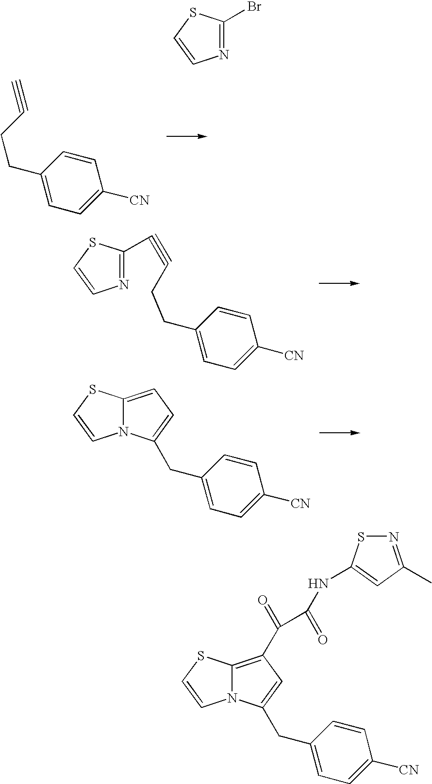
C(C1=CC=C([CN])C=C1)CC#C.C1(CCC#CC2=NC=CS2)=CC=C([CN])C=C1.C12=CC=C(CC3=CC=C([CN])C=C3)N1C=CS2.N1=C(Br)SC=C1.C12=C(C(=O)C(=O)NC3=CC(C)=NS3)C=C(CC3=CC=C([CN])C=C3)N1C=CS2
